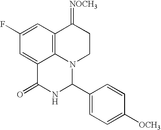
C1(F)=CC2=C3C(=C1)C(=O)NC(C1=CC=C([OCH3])C=C1)N3CCC2=[NOCH3]
